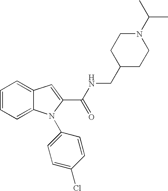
C1=C2C(=CC=C1)N(C1=CC=C(Cl)C=C1)C(C(=O)NCC1CCN(C(C)C)CC1)=C2
